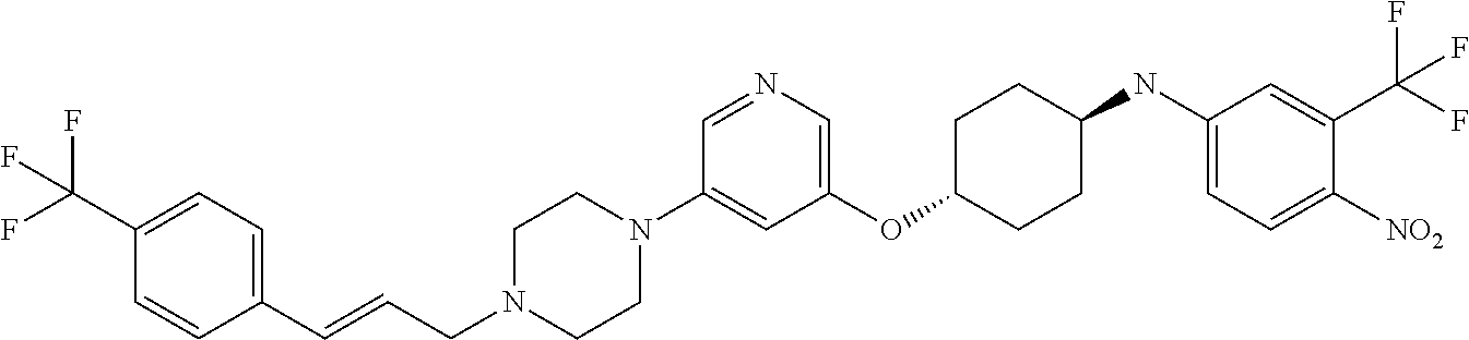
C1(OC2CCC(NC3=CC=C([NO2])C(C(F)(F)F)=C3)CC2)=CN=CC(N2CCN(CC=CC3=CC=C(C(F)(F)F)C=C3)CC2)=C1
